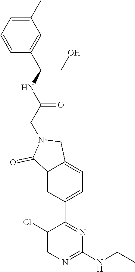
C1(NCC)=NC=C(Cl)C(C2=CC=C3C(=C2)C(=O)N(CC(NC(C2=CC(C)=CC=C2)CO)=O)C3)=N1
